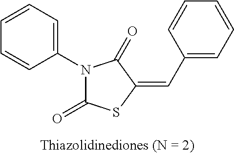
N1(C2=CC=CC=C2)C(=O)SC(=CC2=CC=CC=C2)C1=O
